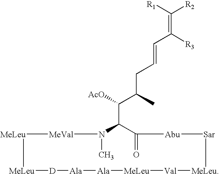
[MeLeu]1[MeVal]N(C)C(C([AcO])C(CC=CC(=C([R2])[R1])[R3])C)C(=O)[Abu][Sar][MeLeu][Val][MeLeu][Ala][Ala][D][MeLeu]1
